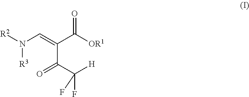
[R2]N(C=C(C([OR1])=O)C(=O)C([H])(F)F)[R3]
